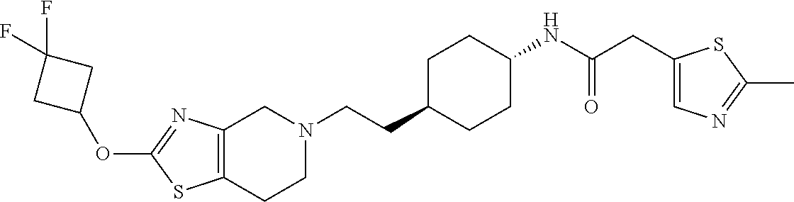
C12=C(CCN(CCC3CCC(NC(CC4=CN=C(C)S4)=O)CC3)C1)SC(OC1CC(F)(F)C1)=N2
